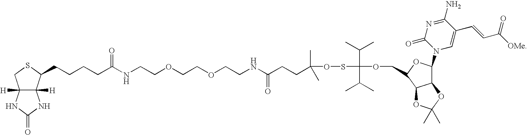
C(CCCC(NCCOCCOCCNC(CCC(OSC(C(C)C)(C(C)C)OCC1OC(N2C(=O)N=C(N)C(C=CC([OMe])=O)=C2)C2C1OC(C)(C)O2)(C)C)=O)=O)C1C2([H])C([H])(CS1)NC(=O)N2
